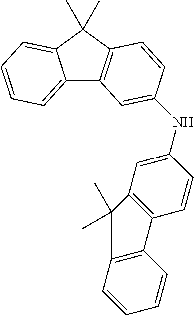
C12=CC=CC=C1C(C)(C)C1=C2C=C(NC2=CC3=C(C=C2)C2=C(C=CC=C2)C3(C)C)C=C1
